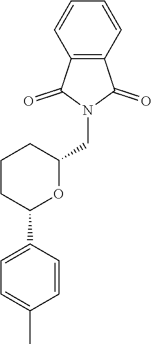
C12=C(C=CC=C1)C(=O)N(CC1CCCC(C3=CC=C(C)C=C3)O1)C2=O
